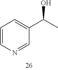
C1=CN=CC(C(C)O)=C1
